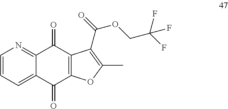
C1=CC=C2C(=N1)C(=O)C1=C(C2=O)OC(C)=C1C(OCC(F)(F)F)=O
